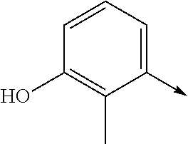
C1(->C)=CC=CC(O)=C1C
